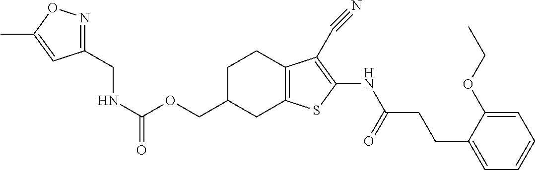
C(OCC1CC2=C(CC1)C(C#N)=C(NC(CCC1=CC=CC=C1OCC)=O)S2)(NCC1=NOC(C)=C1)=O
